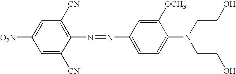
[O2N]C1=CC([CN])=C(N=NC2=CC=C(N(CCO)CCO)C([OCH3])=C2)C([CN])=C1
